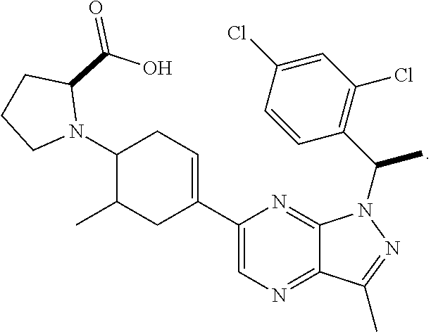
C1(N2C(C(O)=O)CCC2)C(C)CC(C2=CN=C3C(=N2)N(C(C)C2=C(Cl)C=C(Cl)C=C2)N=C3C)=CC1
